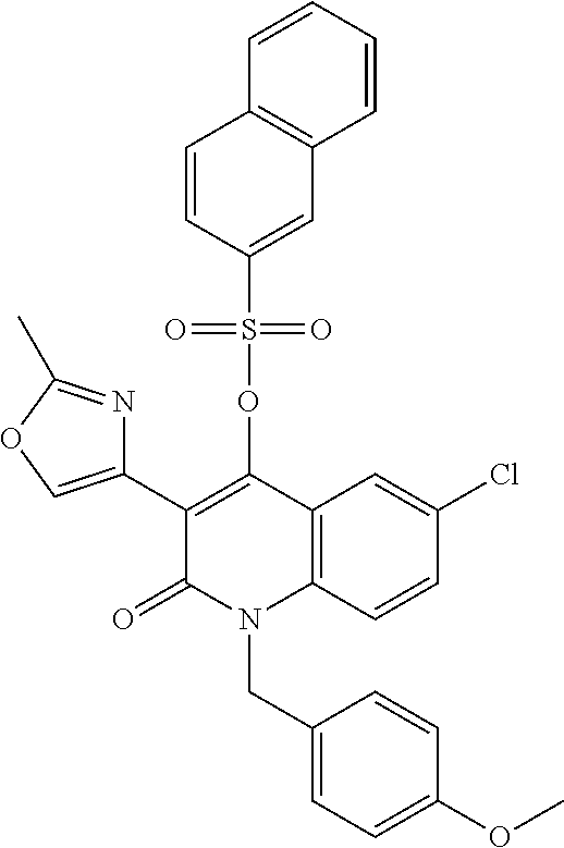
C1=C(Cl)C=CC2=C1C(OS(C1=CC3=C(C=C1)C=CC=C3)(=O)=O)=C(C1=COC(C)=N1)C(=O)N2CC1=CC=C(OC)C=C1
